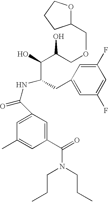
C1(C(NC(CC2=CC(F)=CC(F)=C2)C(O)C(COCC2OCCC2)O)=O)=CC(C)=CC(C(N(CCC)CCC)=O)=C1
